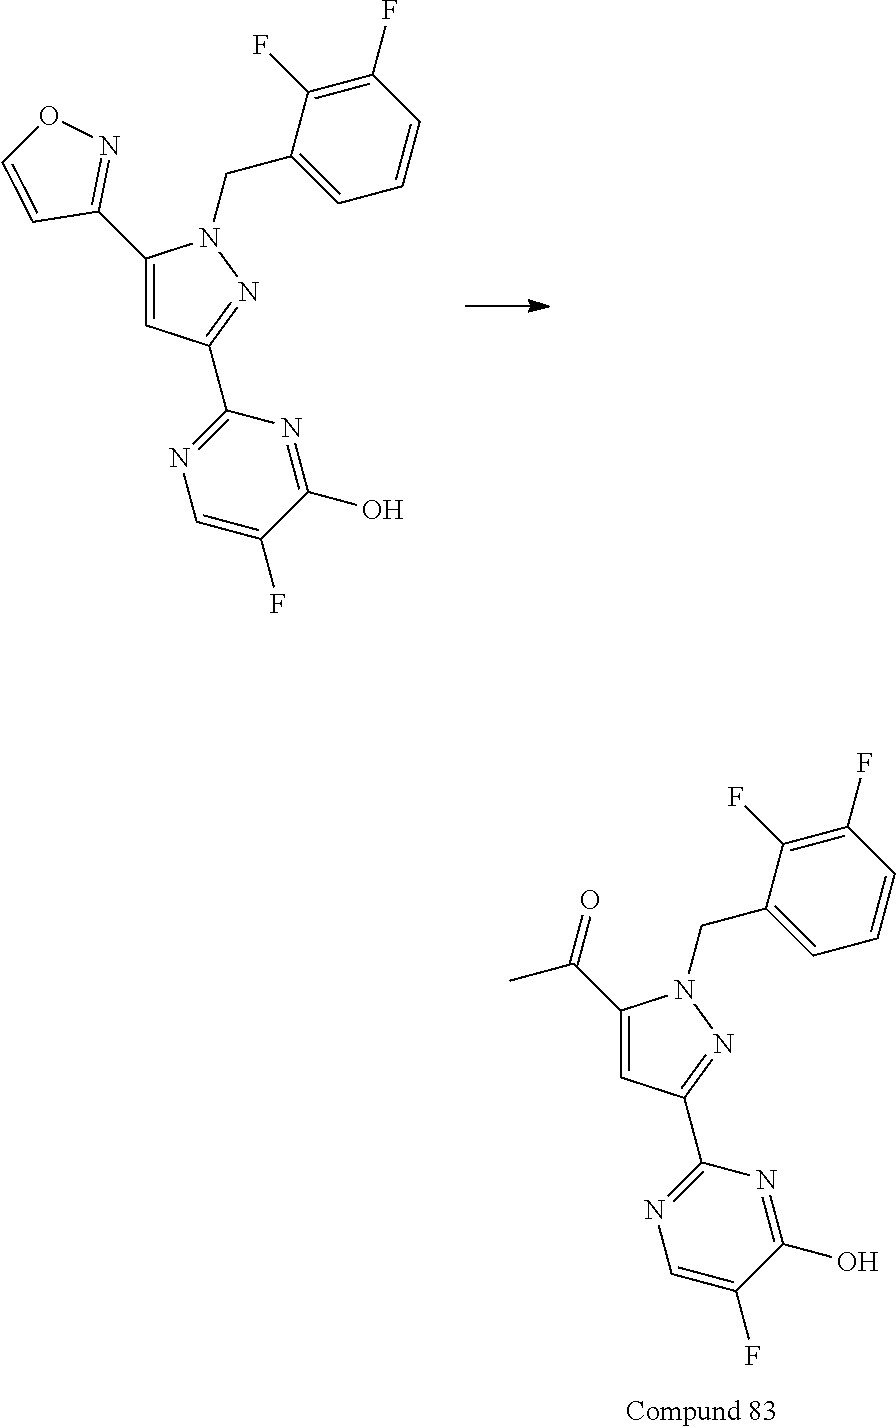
C(C1=CC(C2=NC=C(F)C(O)=N2)=NN1CC1=CC=CC(F)=C1F)(=O)C.C1(C2=CC(C3=NC=C(F)C(O)=N3)=NN2CC2=CC=CC(F)=C2F)=NOC=C1
